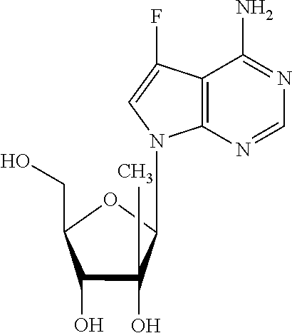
C12=C(N=CN=C1N)N(C1C(O)(C)C(O)C(CO)O1)C=C2F
